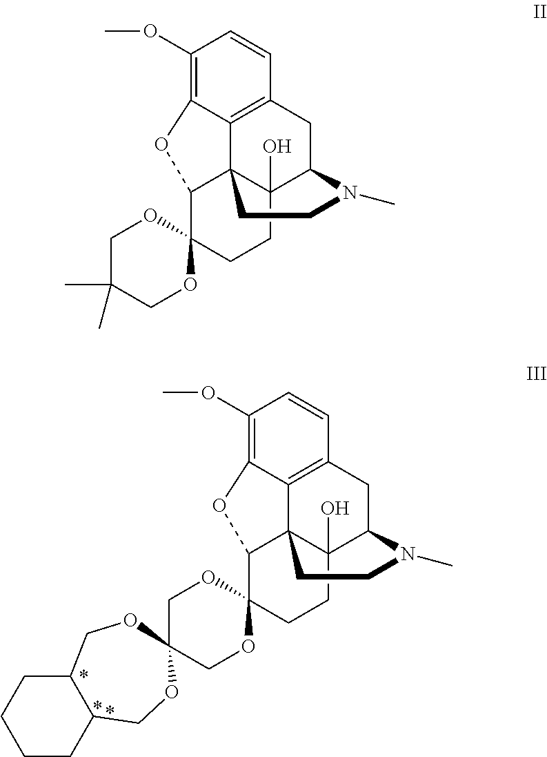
C1(OC)=C2C3=C(C=C1)CC1C4(O)C3(C(C3(CC4)OCC4(CO3)OCC3C(CCCC3)CO4)O2)CCN1C.C1(OC)=C2C3=C(C=C1)CC1C4(O)C3(C(C3(CC4)OCC(C)(C)CO3)O2)CCN1C
